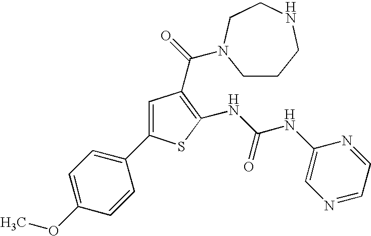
C1=C(C2=CC=C(OC)C=C2)SC(NC(=O)NC2=CN=CC=N2)=C1C(=O)N1CCCNCC1
